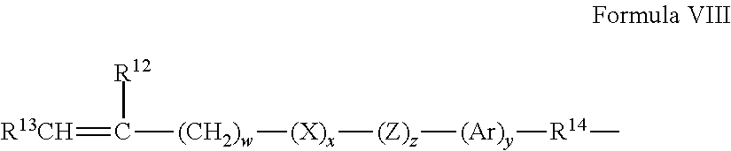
C([(CH2)w][(X)x][(Z)z][(Ar)y][R14]C)(=[R13CH])[R12]
